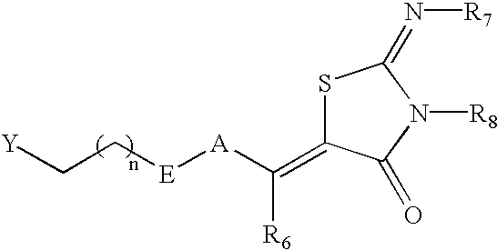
[A](C(=C1SC(=N[R7])N([R8])C1=O)[R6])[E]CC[Y]
